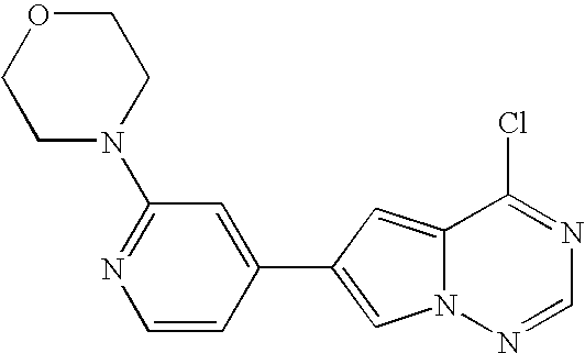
ClC1=NC=NN2C1=CC(C1=CC(N3CCOCC3)=NC=C1)=C2
